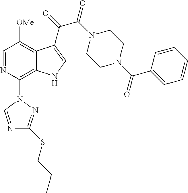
C1=NC(N2C=NC(SCCC)=N2)=C2C(=C1[OMe])C(C(=O)C(N1CCN(C(C3=CC=CC=C3)=O)CC1)=O)=CN2
